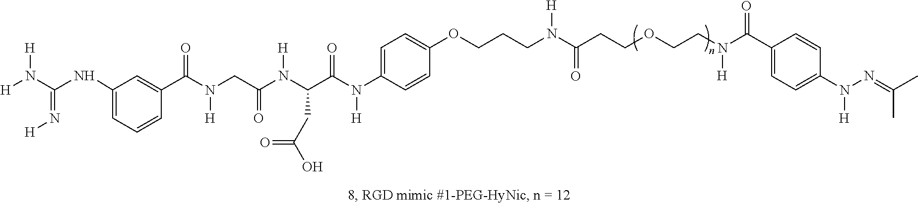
[H]N(C(=N[H])NC1=CC=CC(C(N(CC(N(C(C(N(C2=CC=C(OCCCN(C(CCOCCN(C(=O)C3=CC=C(N([H])N=C(C)C)C=C3)[H])=O)[H])C=C2)[H])=O)CC(=O)O)[H])=O)[H])=O)=C1)[H]
